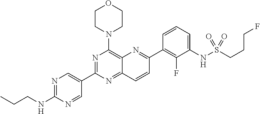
C12=NC(C3=CN=C(NCCC)N=C3)=NC(N3CCOCC3)=C1N=C(C1=C(F)C(NS(CCCF)(=O)=O)=CC=C1)C=C2
